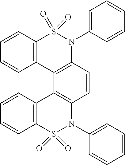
C12=C(C=CC=C1)S(=O)(=O)N(C1=CC=CC=C1)C1=C2C2=C(C=C1)N(C1=CC=CC=C1)S(=O)(=O)C1=C2C=CC=C1
